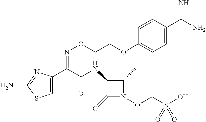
C1=C(C(C(NC2C(=O)N(OCS(O)(=O)=O)C2C)=O)=NOCCOC2=CC=C(C(N)=N)C=C2)N=C(N)S1
